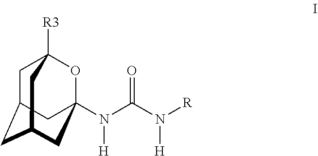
C1C2CC3CC(N(C(N([R])[H])=O)[H])(OC1([R3])C3)C2
